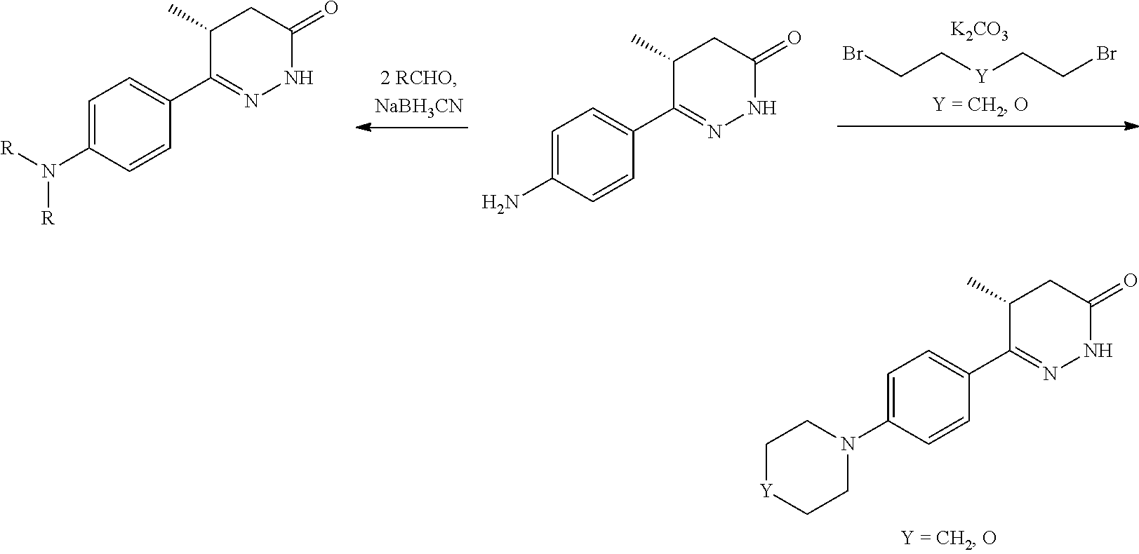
C(C[Y]CCBr)Br.[K2CO3].C1=C(N([R])[R])C=CC(C2=NNC(=O)CC2C)=C1.C1=C(N)C=CC(C2=NNC(=O)CC2C)=C1.C1=C(N2CC[Y]CC2)C=CC(C2=NNC(=O)CC2C)=C1
